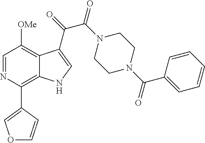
C1(C2=C3C(=C([OMe])C=N2)C(C(=O)C(N2CCN(C(C4=CC=CC=C4)=O)CC2)=O)=CN3)=COC=C1
